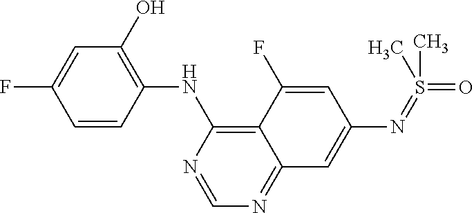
C1=CC(NC2=C3C(=NC=N2)C=C(N=S(=O)(C)C)C=C3F)=C(O)C=C1F
